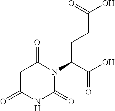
C1C(=O)NC(=O)N(C(C(O)=O)CCC(O)=O)C1=O
